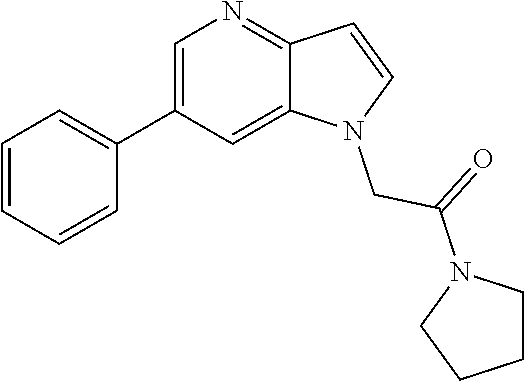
C1=C(C2=CC=CC=C2)C=C2C(=N1)C=CN2CC(=O)N1CCCC1
